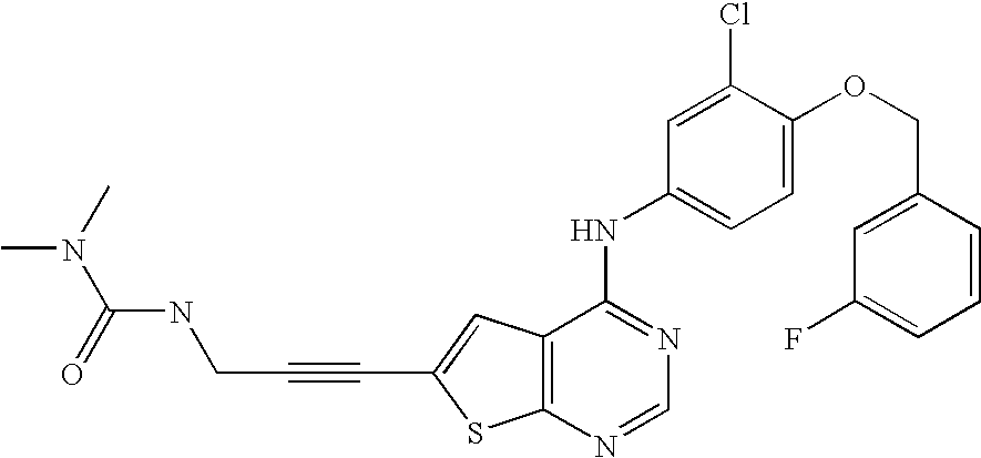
C12=C(C=C(C#CCNC(=O)N(C)C)S1)C(NC1=CC=C(OCC3=CC(F)=CC=C3)C(Cl)=C1)=NC=N2
